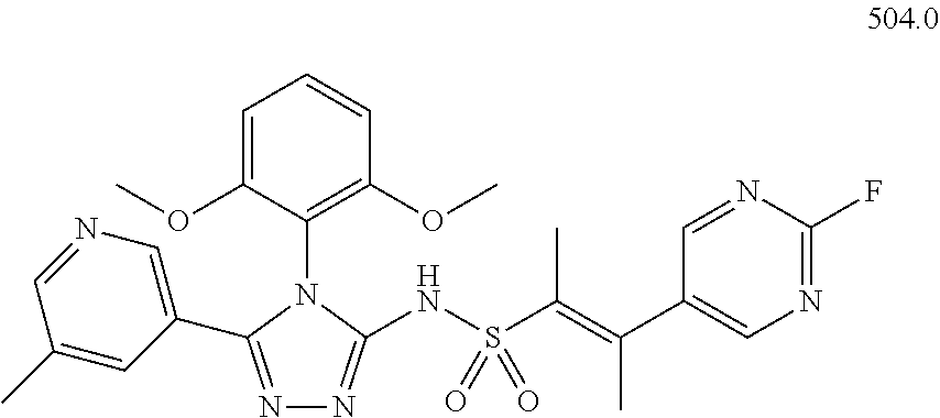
N1=C(C2=CN=CC(C)=C2)N(C2=C(OC)C=CC=C2OC)C(NS(C(=C(C2=CN=C(F)N=C2)C)C)(=O)=O)=N1
